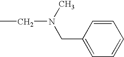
C1(CN(CC)C)=CC=CC=C1
